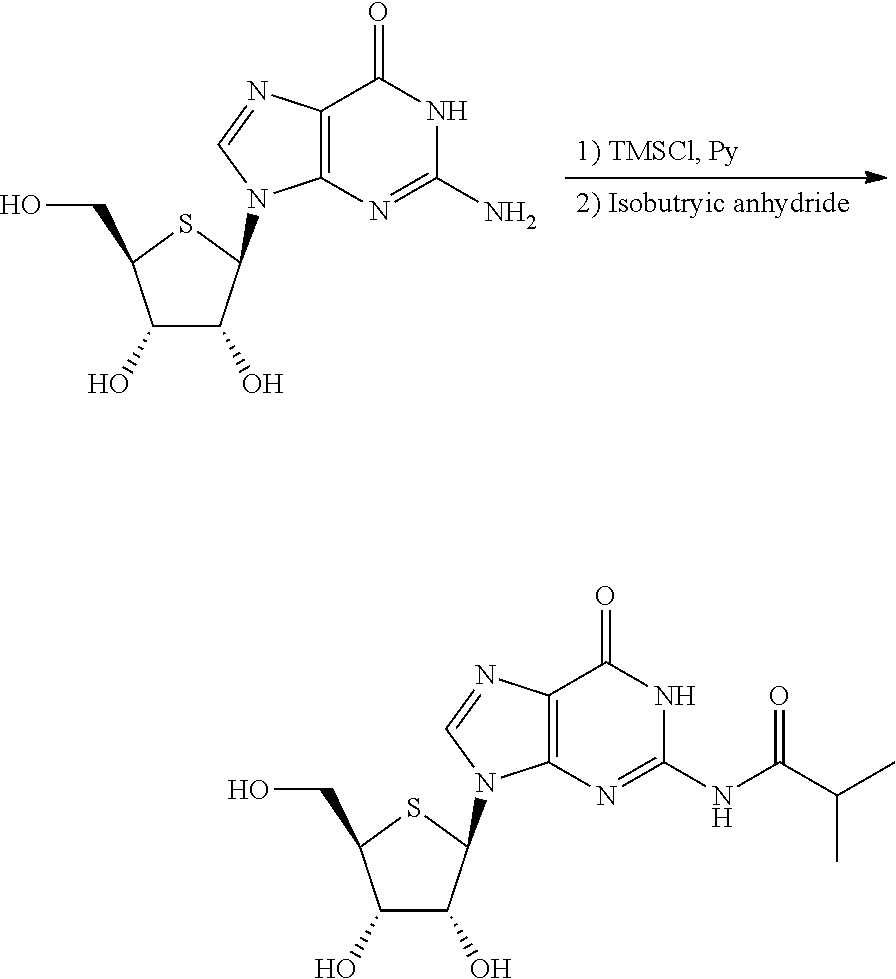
C12=C(N=C(N)NC1=O)N(C1C(O)C(O)C(CO)S1)C=N2.C12=C(N=C(NC(C(C)C)=O)NC1=O)N(C1C(O)C(O)C(CO)S1)C=N2
